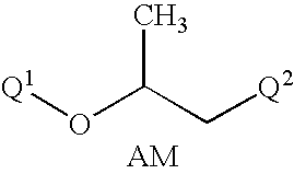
[Q1]OC(C[Q2])C.[AM]
